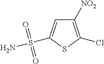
C1([NO2])=C(Cl)SC(S(N)(=O)=O)=C1
